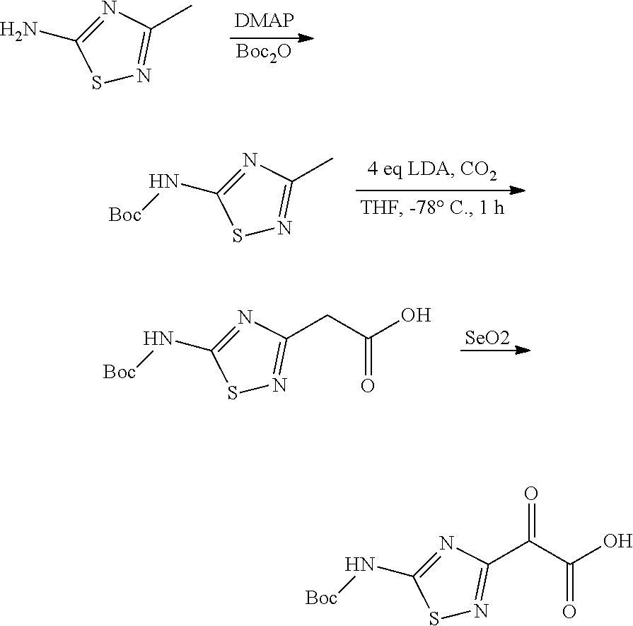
[Boc2O].N1=C(N)SN=C1C.N1=C(N[Boc])SN=C1C.[SeO2].N1=C(N[Boc])SN=C1CC(O)=O.N1=C(N[Boc])SN=C1C(C(O)=O)=O
